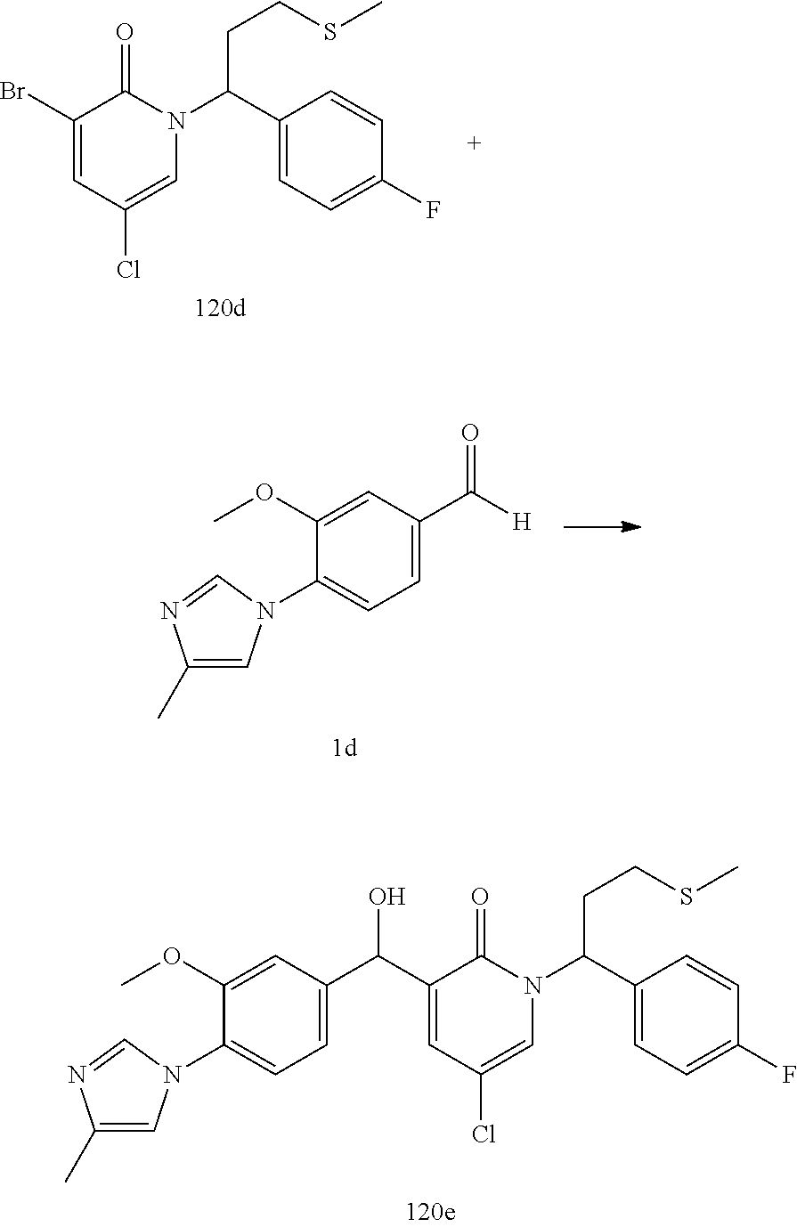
C1(Br)=CC(Cl)=CN(C(C2=CC=C(F)C=C2)CCSC)C1=O.C1(OC)=CC(C([H])=O)=CC=C1N1C=C(C)N=C1.C1(OC)=CC(C(O)C2=CC(Cl)=CN(C(C3=CC=C(F)C=C3)CCSC)C2=O)=CC=C1N1C=C(C)N=C1
